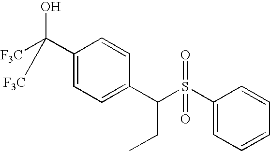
C1(C(O)([F3C])[F3C])=CC=C(C(S(C2=CC=CC=C2)(=O)=O)CC)C=C1
